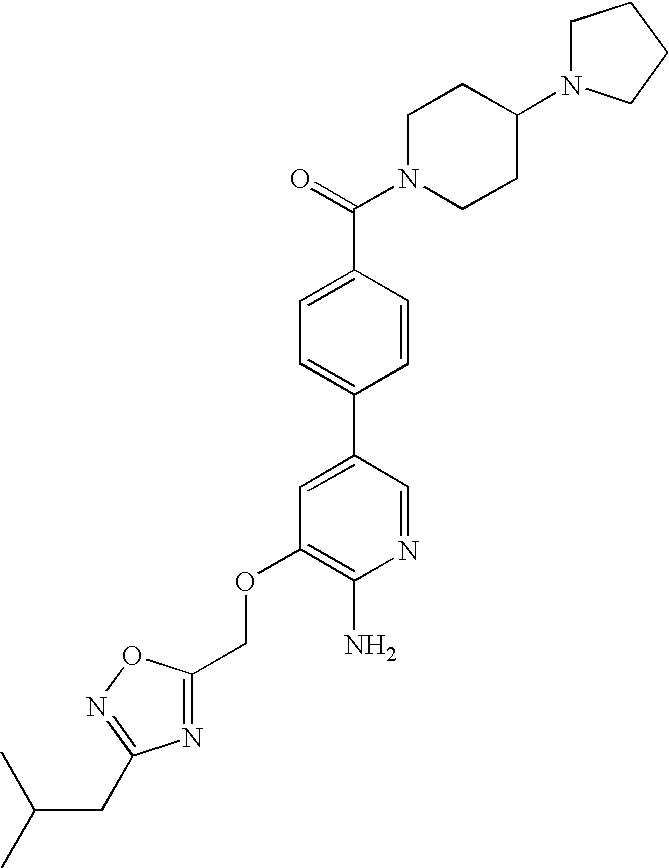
C(OC1=C(N)N=CC(C2=CC=C(C(=O)N3CCC(N4CCCC4)CC3)C=C2)=C1)C1=NC(CC(C)C)=NO1
